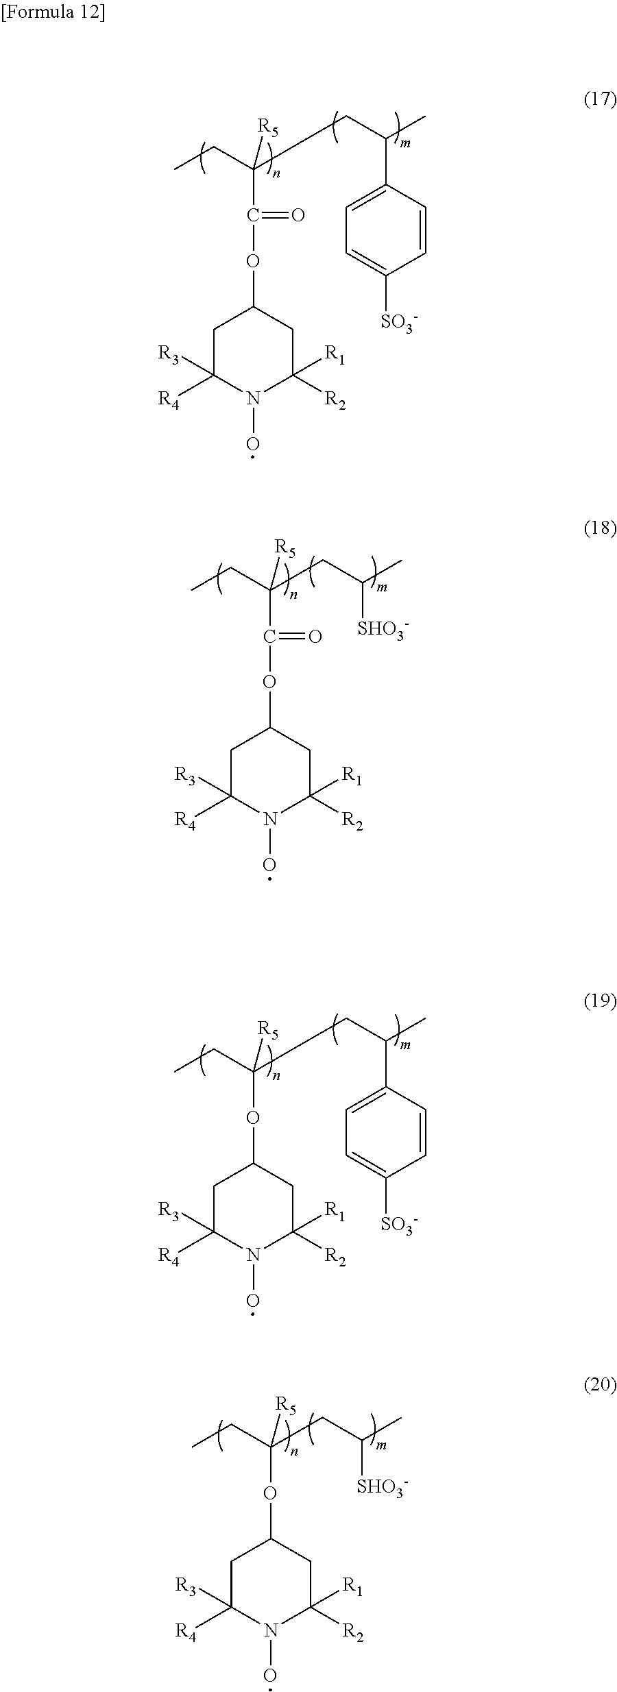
C1C([R4])([R3])N(O)C([R2])([R1])CC1OC(C(CC)(CC(C)C1=CC=C([SO3-])C=C1)[R5])=O.C1C([R4])([R3])N(O)C([R2])([R1])CC1OC(C(CC)([R5])CC(C)[SHO3-])=O.C1C([R4])([R3])N(O)C([R2])([R1])CC1OC(CC)(CC(C)C1=CC=C([SO3-])C=C1)[R5].C1C([R4])([R3])N(O)C([R2])([R1])CC1OC(CC)([R5])CC(C)[SHO3-]
